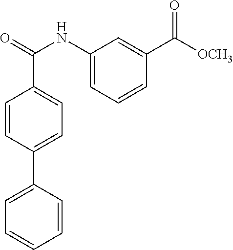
C1=CC(C(=O)NC2=CC=CC(C([OCH3])=O)=C2)=CC=C1C1=CC=CC=C1
